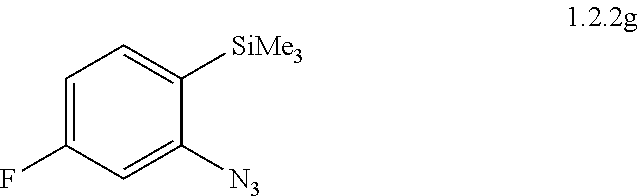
C1=C(F)C=C([N3])C([SiMe3])=C1
